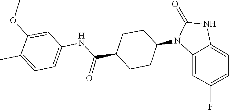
C1(=O)NC2=CC=C(F)C=C2N1C1CCC(C(NC2=CC=C(C)C(OC)=C2)=O)CC1
